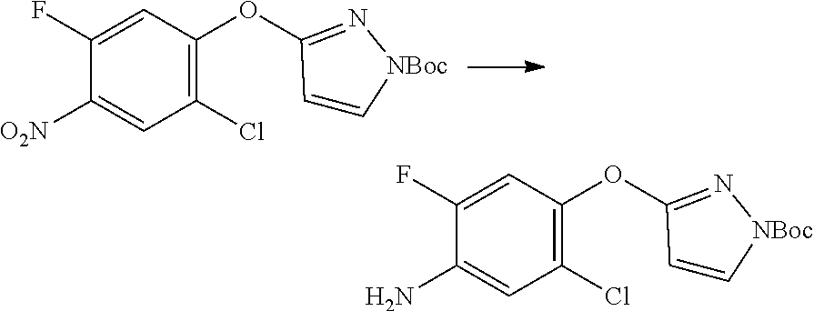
C1(Cl)=C(OC2=N[NBoc]C=C2)C=C(F)C([O2N])=C1.C1(Cl)=C(OC2=N[NBoc]C=C2)C=C(F)C(N)=C1
